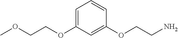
O(C1=CC=CC(OCCN)=C1)CCOC
